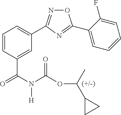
C1=C(C(N(C(=O)OC(C2CC2)C)[H])=O)C=CC=C1C1=NOC(C2=CC=CC=C2F)=N1
